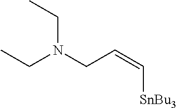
C(N(CC=C[SnBu3])CC)C
